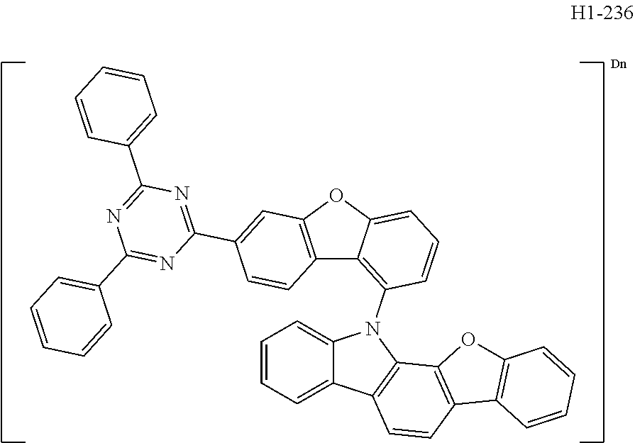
C1=CC=C2C(=C1)N(C1=C3C(=CC=C1)OC1=C3C=CC(C3=NC(C4=CC=CC=C4)=NC(C4=CC=CC=C4)=N3)=C1)C1=C2C=CC2=C1OC1=C2C=CC=C1
